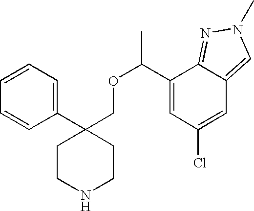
C1=CC=C(C2(COC(C3=CC(Cl)=CC4=CN(C)N=C34)C)CCNCC2)C=C1
